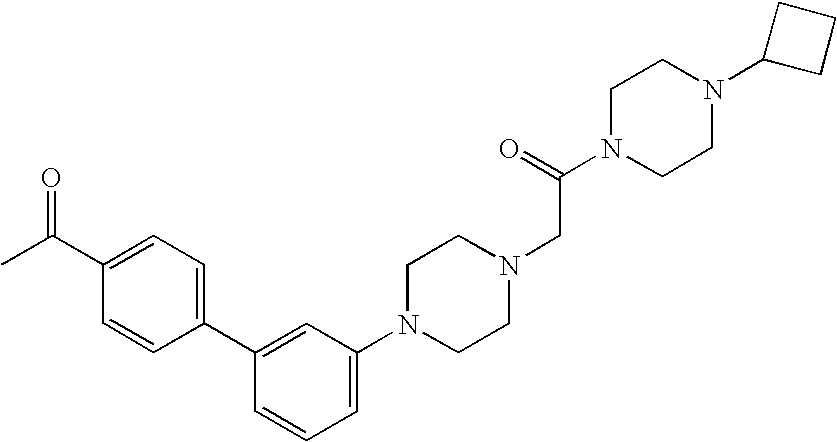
C1=C(C2=CC=C(C(C)=O)C=C2)C=CC=C1N1CCN(CC(N2CCN(C3CCC3)CC2)=O)CC1
